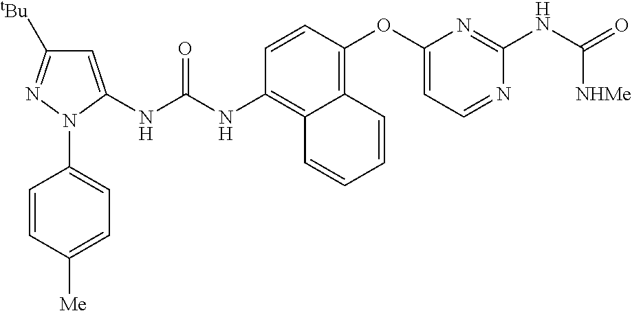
C1=CC(OC2=CC=NC(NC(=O)[NHMe])=N2)=C2C(=C1NC(NC1=CC([tBu])=NN1C1=CC=C([Me])C=C1)=O)C=CC=C2
